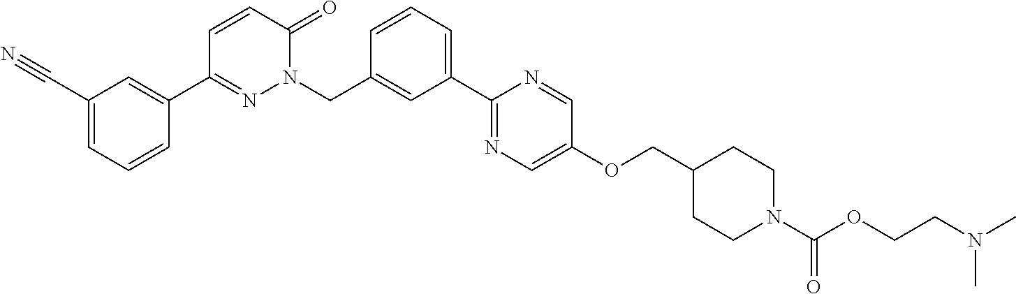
C1(C2=NN(CC3=CC(C4=NC=C(OCC5CCN(C(OCCN(C)C)=O)CC5)C=N4)=CC=C3)C(=O)C=C2)=CC(C#N)=CC=C1
